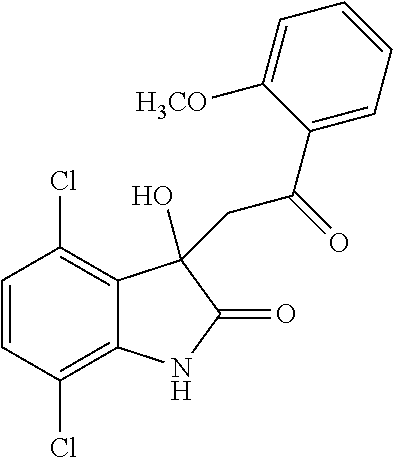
C1=CC(Cl)=C2C(=C1Cl)C(O)(CC(C1=CC=CC=C1[H3CO])=O)C(=O)N2
